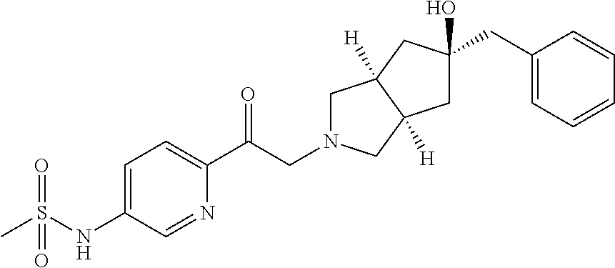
CS(NC1=CC=C(C(CN2CC3([H])C([H])(C2)CC(O)(CC2=CC=CC=C2)C3)=O)N=C1)(=O)=O
